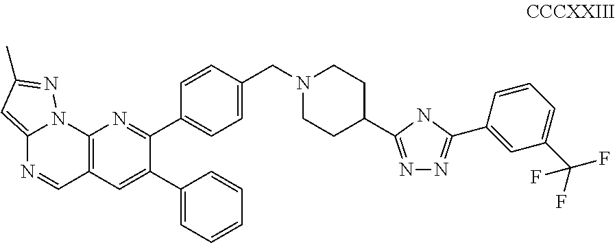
N1=C(C2CCN(CC3=CC=C(C4=NC5=C(C=C4C4=CC=CC=C4)C=NC4=CC(C)=NN54)C=C3)CC2)NC(C2=CC(C(F)(F)F)=CC=C2)=N1
